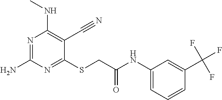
N1=C(N)N=C(SCC(NC2=CC=CC(C(F)(F)F)=C2)=O)C(C#N)=C1NC
